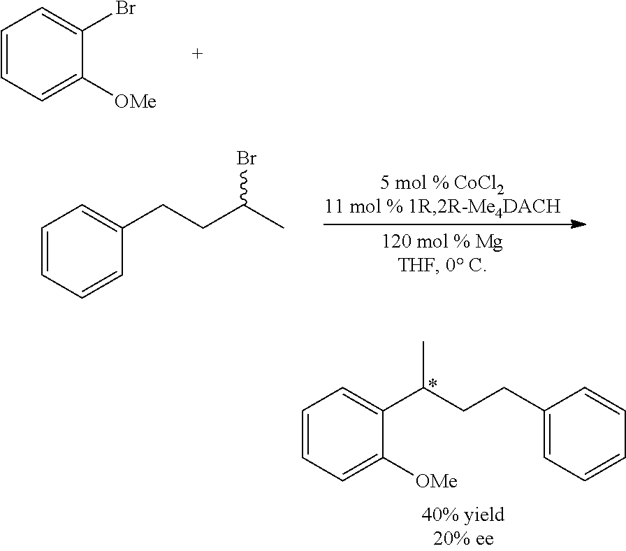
C1=CC=C([OMe])C(Br)=C1.C1=CC=CC(CCC(C)Br)=C1.C1=CC=C([OMe])C(C(CCC2=CC=CC=C2)C)=C1
